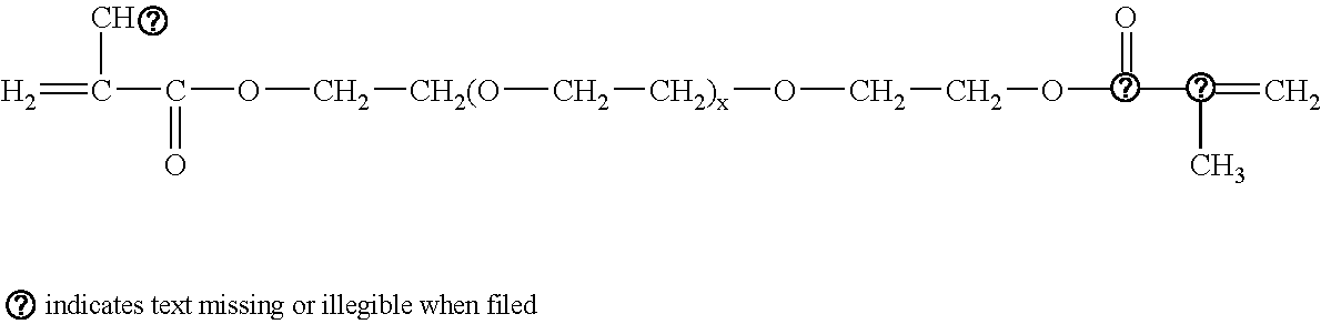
[H2]=C(C(OC[CH2(O]C[CH2)x]OCCOC(C(=C)C)=O)=O)C
